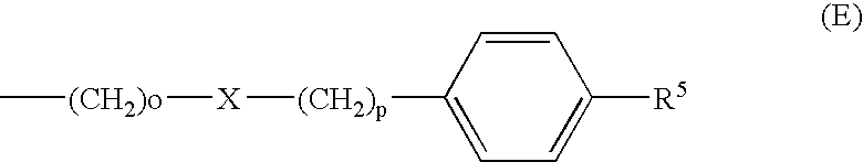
C[(CH2)o][X][(CH2)p]C1=CC=C([R5])C=C1
